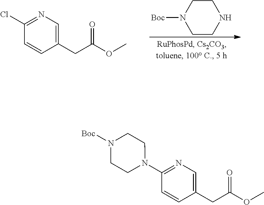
C1CNCCN1[Boc].C1(CC(OC)=O)=CN=C(Cl)C=C1.C1(CC(OC)=O)=CN=C(N2CCN([Boc])CC2)C=C1
